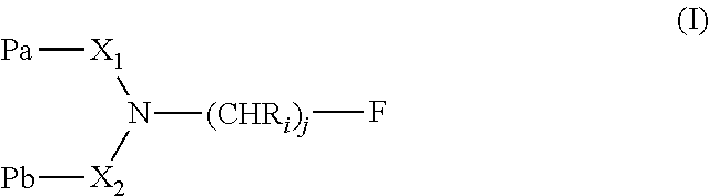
[(CHRi)j](F)N([X2][Pb])[X1][Pa]
